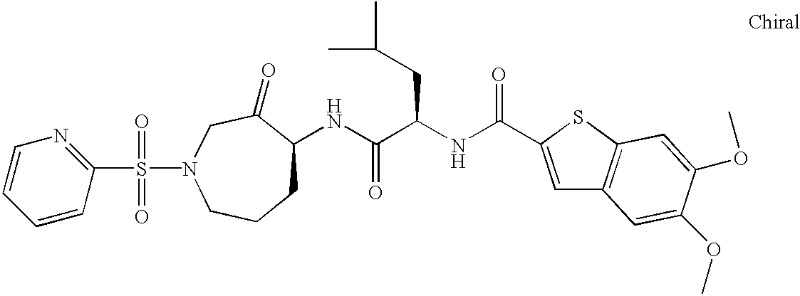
S(N1CC(=O)C(NC(C(NC(=O)C2=CC3=C(S2)C=C(OC)C(OC)=C3)CC(C)C)=O)CCC1)(=O)(=O)C1=NC=CC=C1
